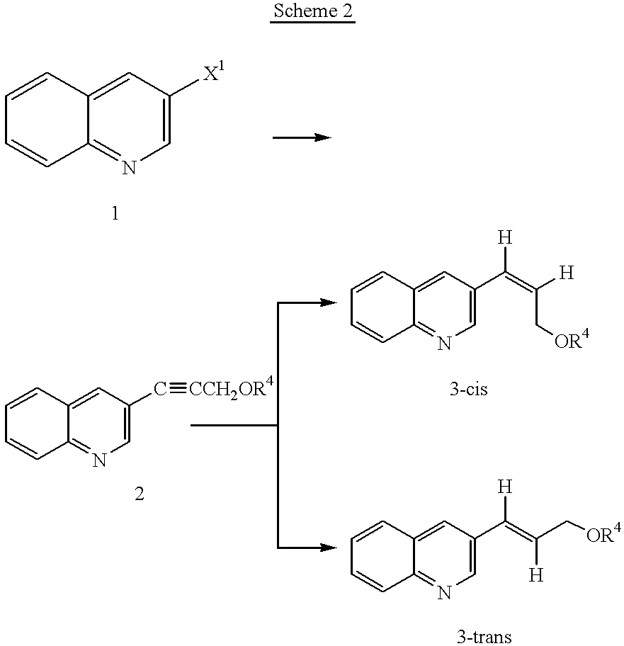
C12=CC([X1])=CN=C1C=CC=C2.C12=CC(C#[CCH2OR4])=CN=C1C=CC=C2.C12=CC(C(=C([H])C[OR4])[H])=CN=C1C=CC=C2.C12=CC(C(=C([H])C[OR4])[H])=CN=C1C=CC=C2
